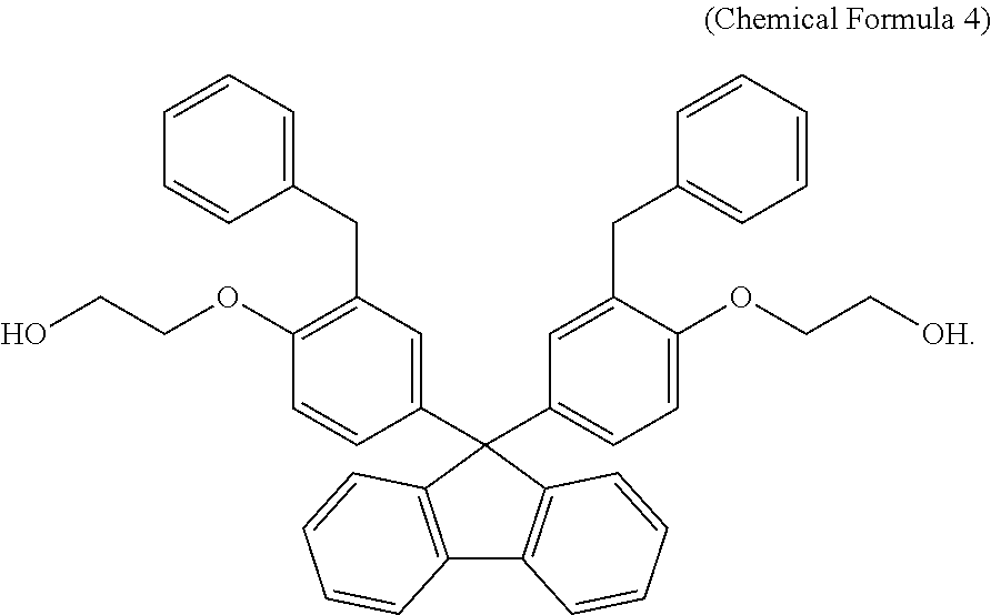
C1(OCCO)=C(CC2=CC=CC=C2)C=C(C2(C3=CC=C(OCC[OH])C(CC4=CC=CC=C4)=C3)C3=C(C4=C2C=CC=C4)C=CC=C3)C=C1
